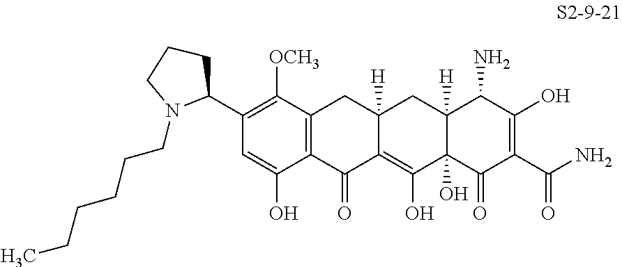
C12=C(C([OCH3])=C(C3N(CCCCCC)CCC3)C=C1O)CC1([H])C(=C(O)C3(O)C([H])(C1)C(N)C(O)=C(C(N)=O)C3=O)C2=O
